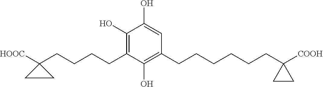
C1(O)=CC(CCCCCCC2([COOH])CC2)=C(O)C(CCCCC2([HOOC])CC2)=C1O
